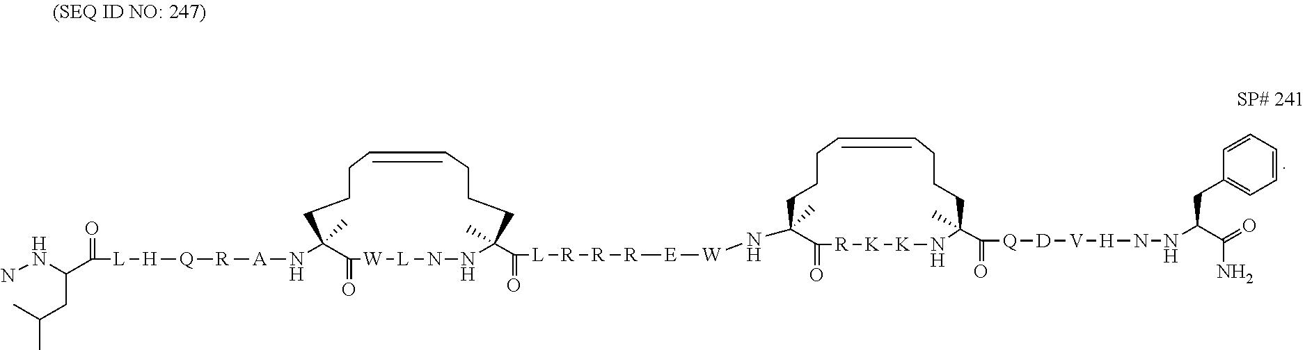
C1(=O)[W][L]NNC(C(=O)[L][R][R][R][E][W]NC2(C)C(=O)[R][K][K]NC(C(=O)[Q][D][V][H]NNC(CC3=CC=CC=C3)C(=O)N)(C)CCCC=CCCC2)(C)CCCC=CCCCC1(N[A][R][Q][H][L]C(C(CC(C)C)NN)=O)C
